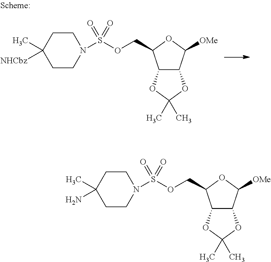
C12C(C([OMe])OC1COS(N1CCC(C)([NHCbz])CC1)(=O)=O)OC(C)(C)O2.C12C(C([OMe])OC1COS(N1CCC(C)(N)CC1)(=O)=O)OC(C)(C)O2
